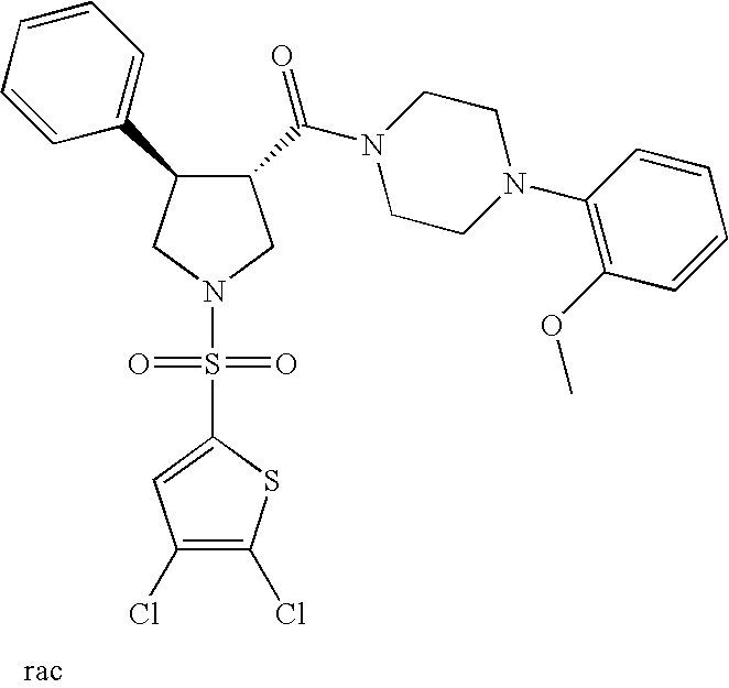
C1(C(N2CCN(C3=C(OC)C=CC=C3)CC2)=O)C(C2=CC=CC=C2)CN(S(=O)(=O)C2=CC(Cl)=C(Cl)S2)C1
